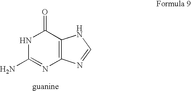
N1C(N)=NC2=C(C1=O)NC=N2
